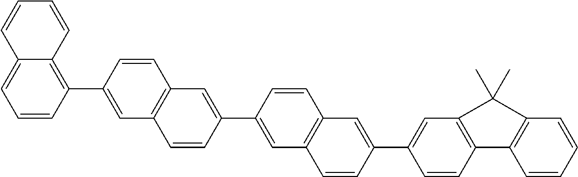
C1=CC2=C(C=C1C1=CC3=C(C=C1)C=C(C1=CC4=C(C=C1)C=C(C1=C5C(=CC=C1)C=CC=C5)C=C4)C=C3)C(C)(C)C1=C2C=CC=C1
